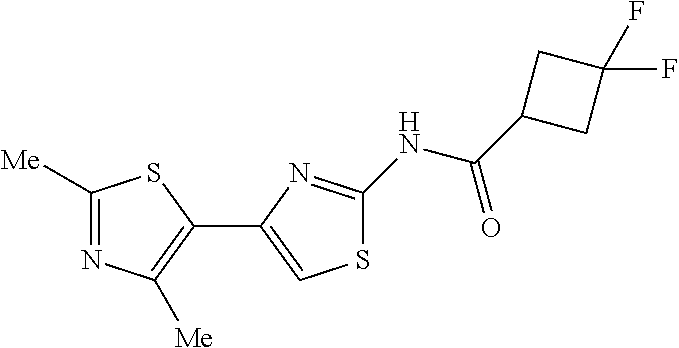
C1([Me])=NC([Me])=C(C2=CSC(NC(C3CC(F)(F)C3)=O)=N2)S1
